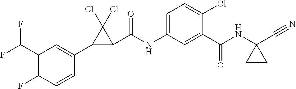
C1(C2C(C(NC3=CC=C(Cl)C(C(NC4(C#N)CC4)=O)=C3)=O)C2(Cl)Cl)=CC(C(F)F)=C(F)C=C1
